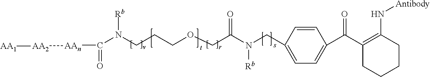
N(CCCOCC(N(CC1=CC=C(C(C2=C(N[Antibody])CCCC2)=O)C=C1)[Rb])=O)(C(=O)[AAn][AA2][AA1])[Rb]
